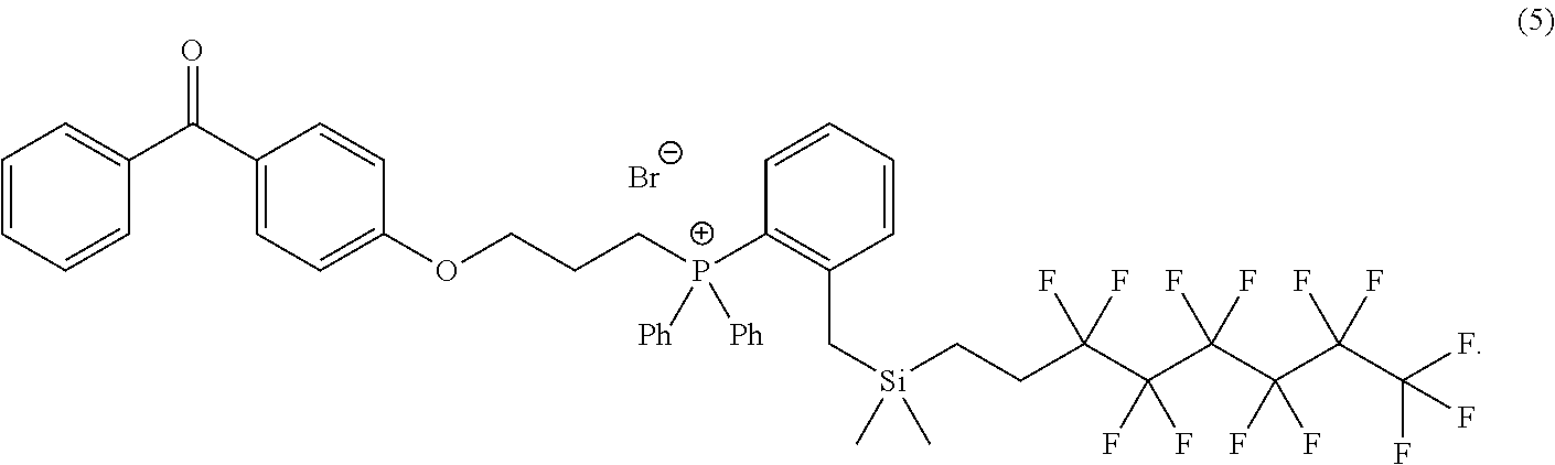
C1=CC=CC(C(C2=CC=C(OCCC[P+](C3=C(C[Si](CCC(C(C(C(C(C(F)(F)F)(F)F)(F)F)(F)F)(F)F)(F)F)(C)C)C=CC=C3)([Ph])[Ph])C=C2)=O)=C1.[Br-]
